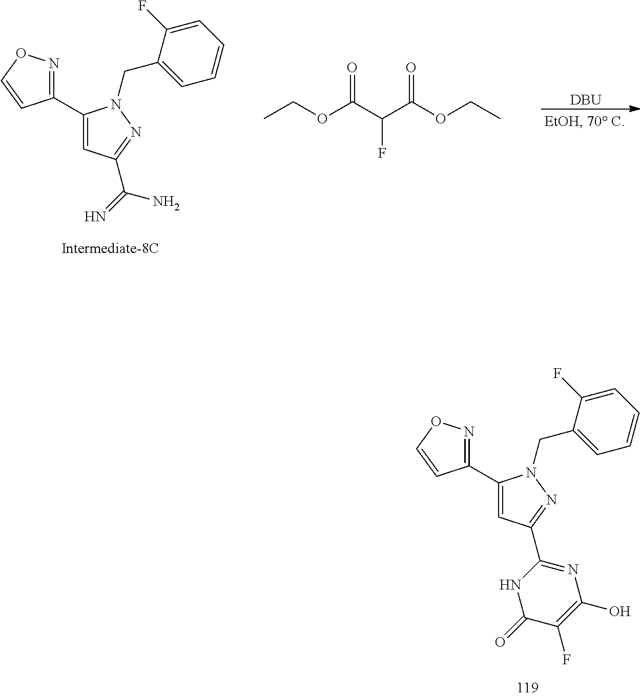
C1(C2=NOC=C2)=CC(C(=N)N)=NN1CC1=CC=CC=C1F.[DBU].CCOC(C(C(OCC)=O)F)=O.C1(C2=NOC=C2)=CC(C2=NC(O)=C(F)C(=O)N2)=NN1CC1=CC=CC=C1F
